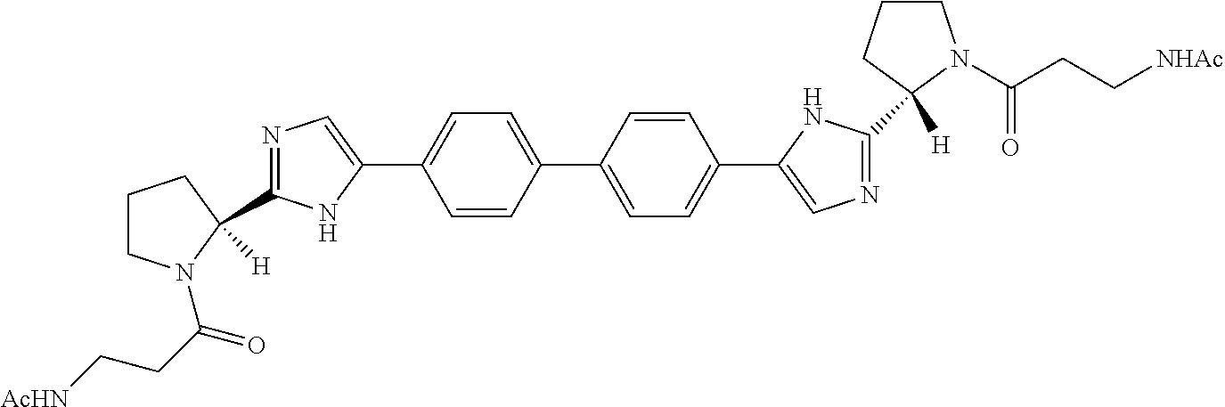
C1(C2=CC=C(C3=CN=C(C4([H])CCCN4C(=O)CC[NHAc])N3)C=C2)=CC=C(C2=CN=C(C3([H])N(C(=O)CC[NHAc])CCC3)N2)C=C1
